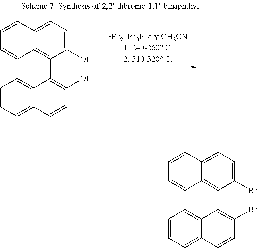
C1=C2C(=C(C3=C(O)C=CC4=CC=CC=C43)C(O)=C1)C=CC=C2.C1=C2C(=C(C3=C(Br)C=CC4=CC=CC=C43)C(Br)=C1)C=CC=C2
